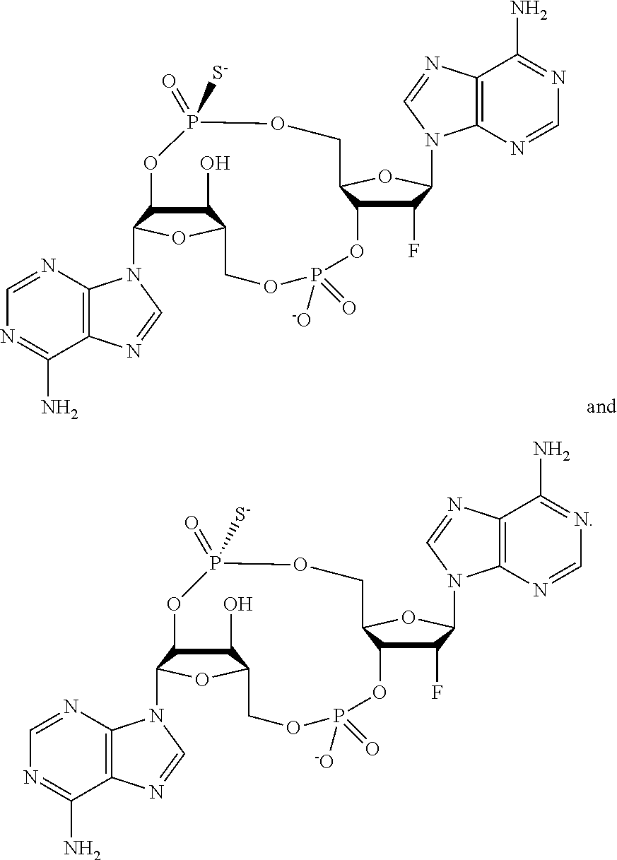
C1=NC2=C(C(N)=N1)N=CN2C1C2C(O)C(O1)COP(=O)([-O])OC1C(F)C(N3C4=C(C(N)=NC=N4)N=C3)OC1COP(=O)([S-])O2.C1=NC2=C(C(N)=N1)N=CN2C1C2C(O)C(O1)COP(=O)([-O])OC1C(F)C(N3C4=C(C(N)=NC=N4)N=C3)OC1COP(=O)([S-])O2
